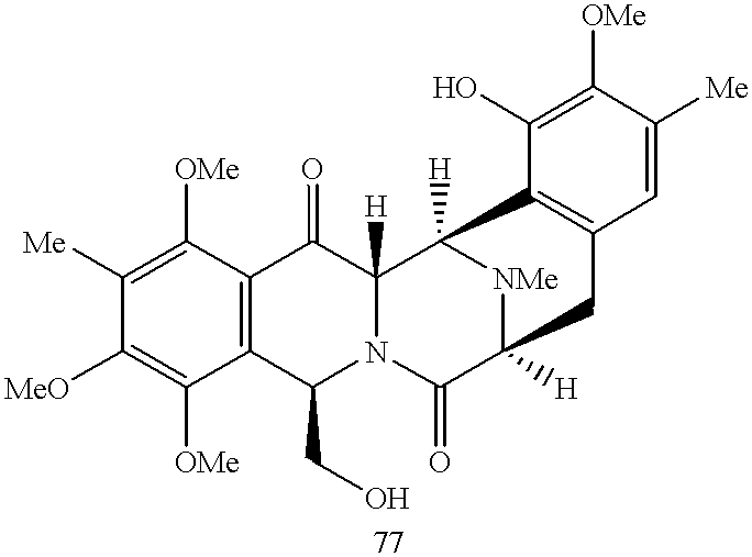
C12=C(C([OMe])=C([Me])C([MeO])=C1[OMe])C(=O)C1([H])N(C2CO)C(=O)C2([H])[NMe]C1([H])C1=C(C=C([Me])C([OMe])=C1O)C2
